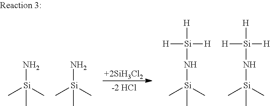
[+2SiH3Cl2].N[Si](C)(C)C.N[Si](C)(C)C.[Si](C)(C)(C)N[Si]([H])([H])[H].[Si](C)(C)(C)N[Si]([H])([H])[H]
